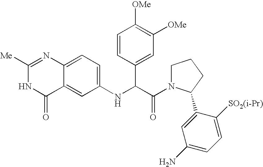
C1N(C(=O)C(C2=CC([OMe])=C([OMe])C=C2)NC2=CC=C3C(=C2)C(=O)NC([Me])=N3)C(C2=CC(N)=CC=C2[SO2(i-Pr)])CC1
